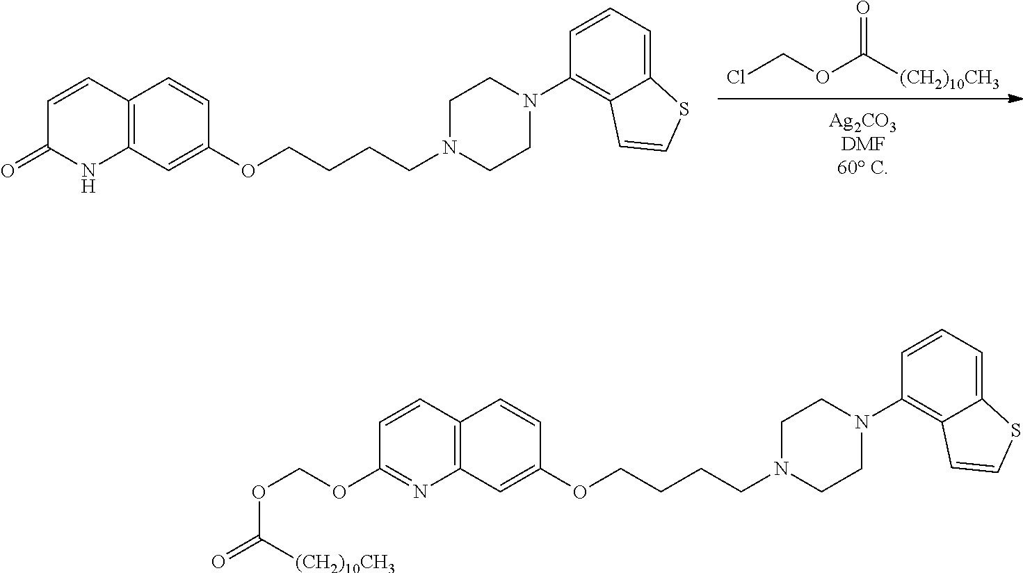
ClCOC([(CH2)10CH3])=O.C12=C(C=C(OCCCCN3CCN(C4=C5C(=CC=C4)SC=C5)CC3)C=C1)NC(=O)C=C2.C12=C(C=C(OCCCCN3CCN(C4=C5C(=CC=C4)SC=C5)CC3)C=C1)N=C(OCOC([(CH2)10CH3])=O)C=C2
